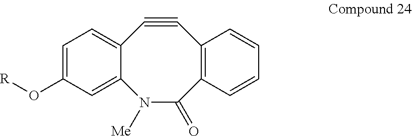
C12=CC=C(O[R])C=C1N([Me])C(=O)C1=C(C#C2)C=CC=C1
